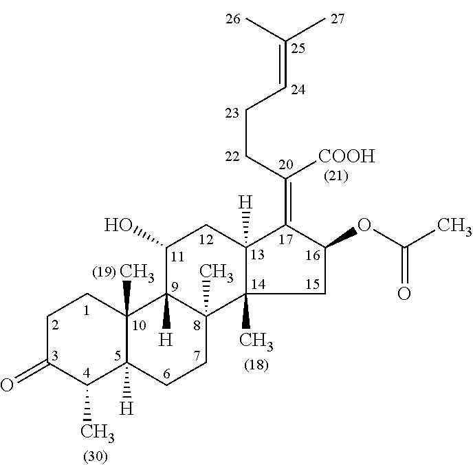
C1C(=O)C(C)C2([H])C(C)(C1)C1([H])C(C)(CC2)C2(C)C([H])(CC1O)C(=C([COOH])CCC=C(C)C)C(OC(C)=O)C2
